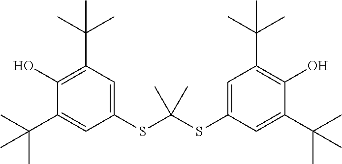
C1(O)=C(C(C)(C)C)C=C(SC(SC2=CC(C(C)(C)C)=C(O)C(C(C)(C)C)=C2)(C)C)C=C1C(C)(C)C
